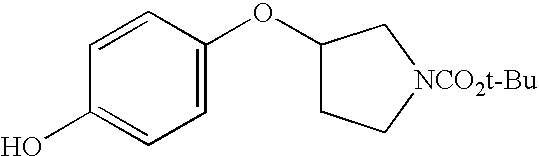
C1(O)=CC=C(OC2CC[NCO2t-Bu]C2)C=C1
